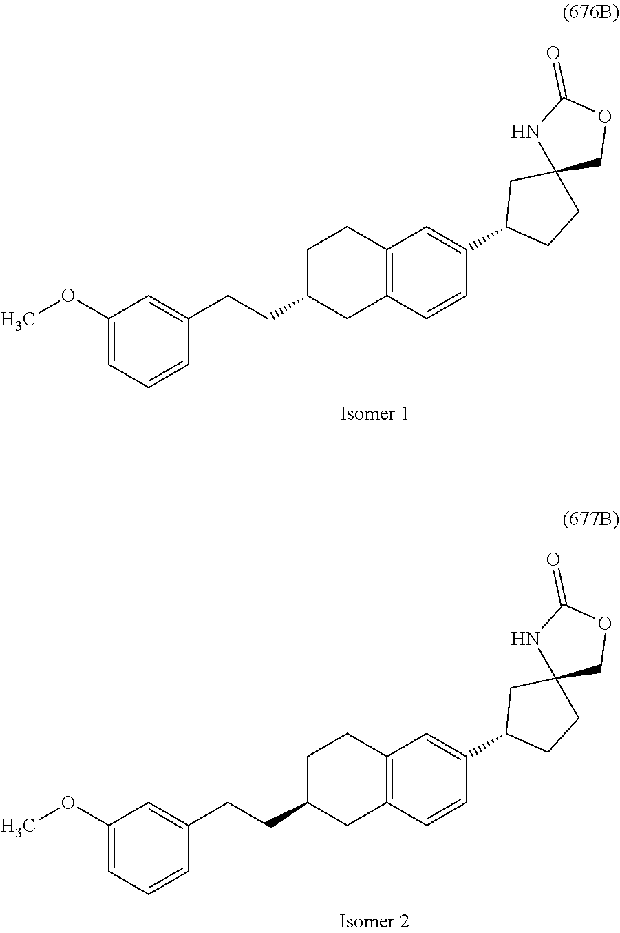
C1(OC)=CC=CC(CCC2CC3=C(CC2)C=C(C2CCC4(C2)COC(=O)N4)C=C3)=C1.C1(OC)=CC=CC(CCC2CC3=C(CC2)C=C(C2CCC4(C2)COC(=O)N4)C=C3)=C1
